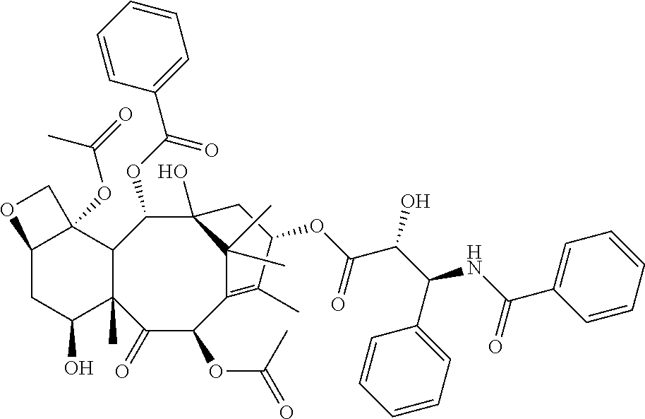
C1(=O)C(OC(=O)C)C2=C(C)C(OC(C(C(C3=CC=CC=C3)NC(C3=CC=CC=C3)=O)O)=O)CC(O)(C2(C)C)C(OC(C2=CC=CC=C2)=O)C2C1(C)C(O)CC1C2(OC(=O)C)CO1
